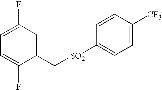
C1=C(F)C=C(C[SO2]C2=CC=C([CF3])C=C2)C(F)=C1
